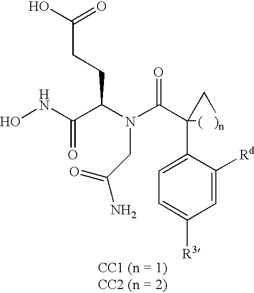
ONC(C(N(C(C1(C2=CC=C([R3])C=C2[Rd])[(   )n]C1)=O)CC(=O)N)CCC(O)=O)=O
